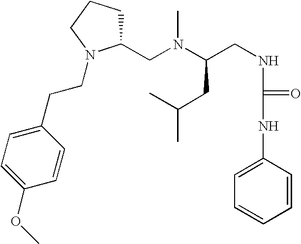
C(CNC(NC1=CC=CC=C1)=O)(N(C)CC1CCCN1CCC1=CC=C(OC)C=C1)CC(C)C
